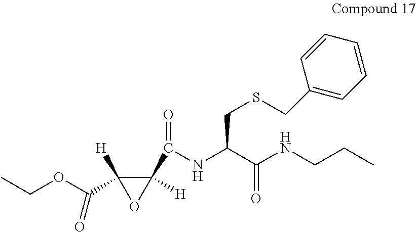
C1(C(NC(C(=O)NCCC)CSCC2=CC=CC=C2)=O)([H])C(C(OCC)=O)([H])O1
